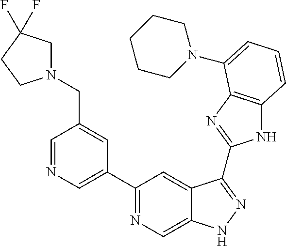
C1=NC=C(C2=NC=C3C(=C2)C(C2=NC4=C(N2)C=CC=C4N2CCCCC2)=NN3)C=C1CN1CC(F)(F)CC1
